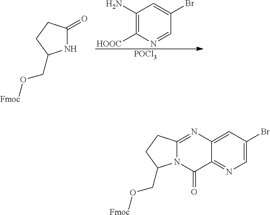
C1(N)=C([HOOC])N=CC(Br)=C1.[POCl3].C1(=O)NC(CO[Fmoc])CC1.C12=CC(Br)=CN=C1C(=O)N1C(=N2)CCC1CO[Fmoc]
